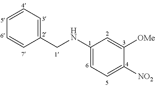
C1(NCC2=CC=CC=C2)=CC=C([NO2])C([OMe])=C1
